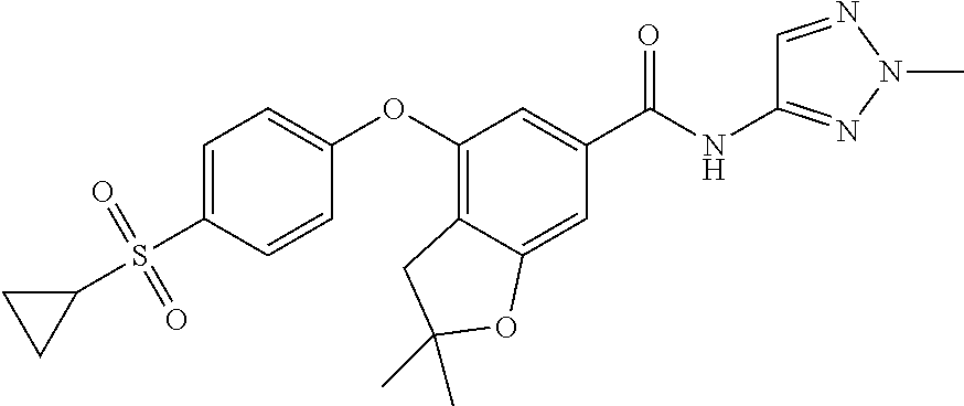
C1=C(S(C2CC2)(=O)=O)C=CC(OC2=C3C(=CC(C(=O)NC4=NN(C)N=C4)=C2)OC(C)(C)C3)=C1
